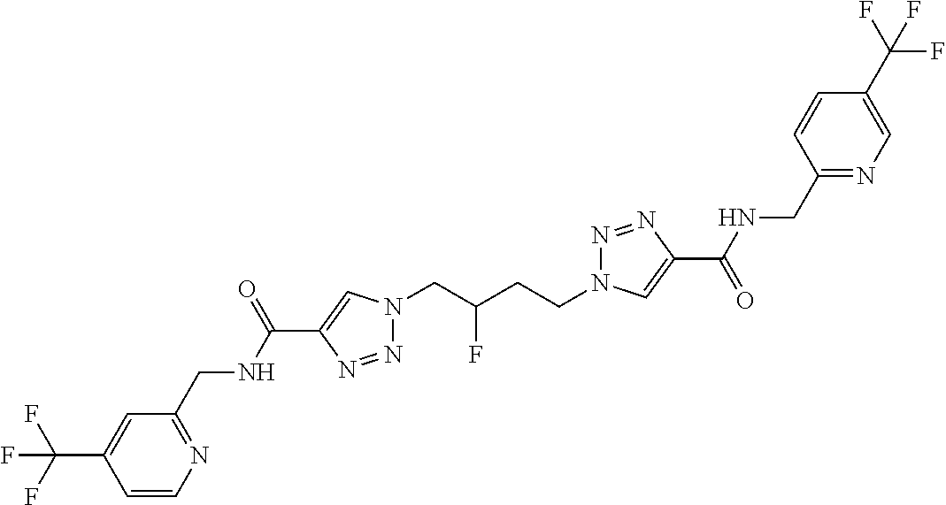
N1(CC(CCN2N=NC(C(=O)NCC3=NC=C(C(F)(F)F)C=C3)=C2)F)N=NC(C(NCC2=NC=CC(C(F)(F)F)=C2)=O)=C1
